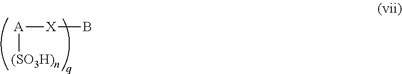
[A]([(SO3H)n])[X]B
